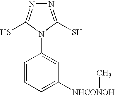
C1=CC(N2C(S)=NN=C2S)=CC([NHCONOH]C)=C1
